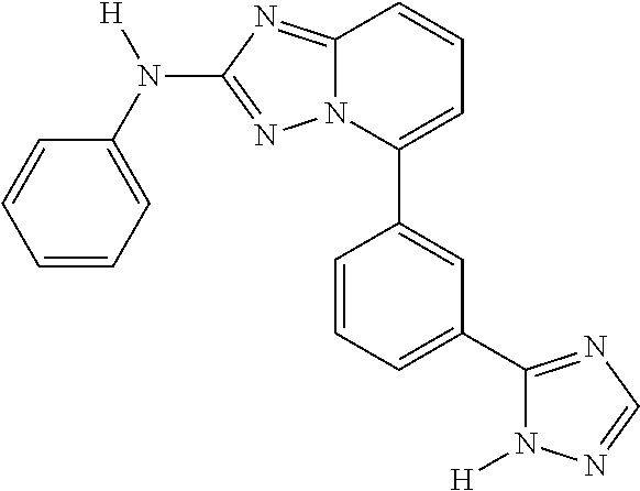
C1=CC=C(N(C2=NN3C(=N2)C=CC=C3C2=CC(C3=NC=NN3[H])=CC=C2)[H])C=C1
